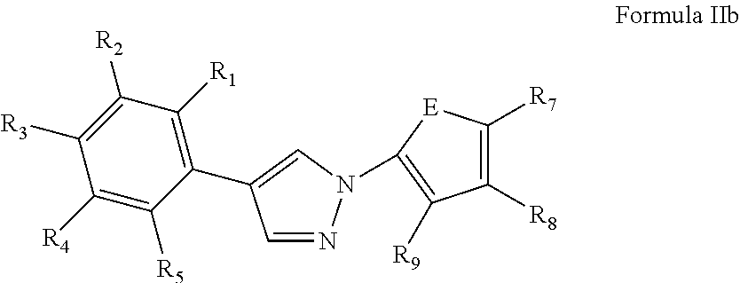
C1([R4])=C([R5])C(C2=CN(C3=C([R9])C([R8])=C([R7])[E]3)N=C2)=C([R1])C([R2])=C1[R3]
